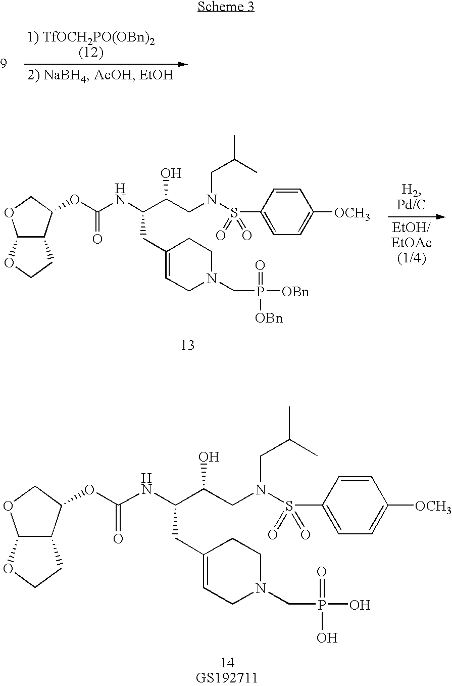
C12C(C(OC(=O)NC(C(CN(CC(C)C)S(C3=CC=C([OCH3])C=C3)(=O)=O)O)CC3=CCN(CP(=O)([OBn])[OBn])CC3)CO1)CCO2.C12C(C(OC(=O)NC(C(CN(CC(C)C)S(C3=CC=C([OCH3])C=C3)(=O)=O)O)CC3=CCN(CP(=O)(O)O)CC3)CO1)CCO2
